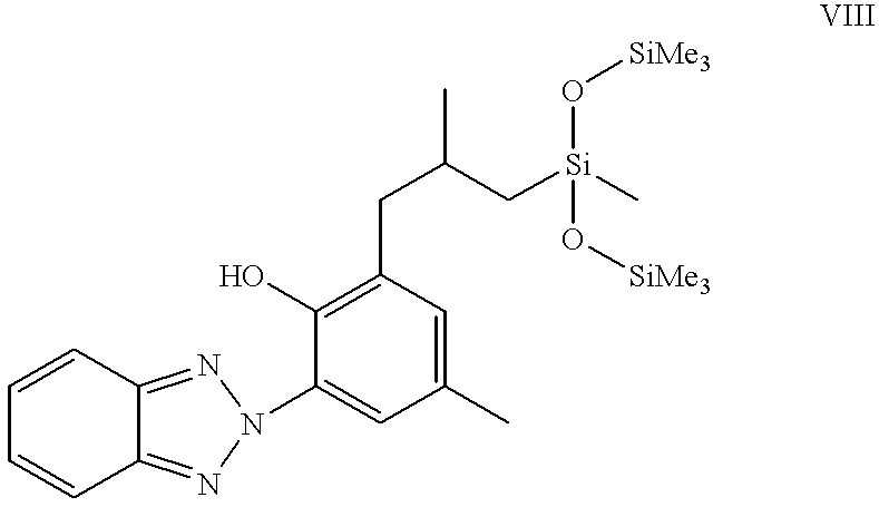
C1=CC2=NN(C3=CC(C)=CC(CC(C[Si](C)(O[SiMe3])O[SiMe3])C)=C3O)N=C2C=C1
